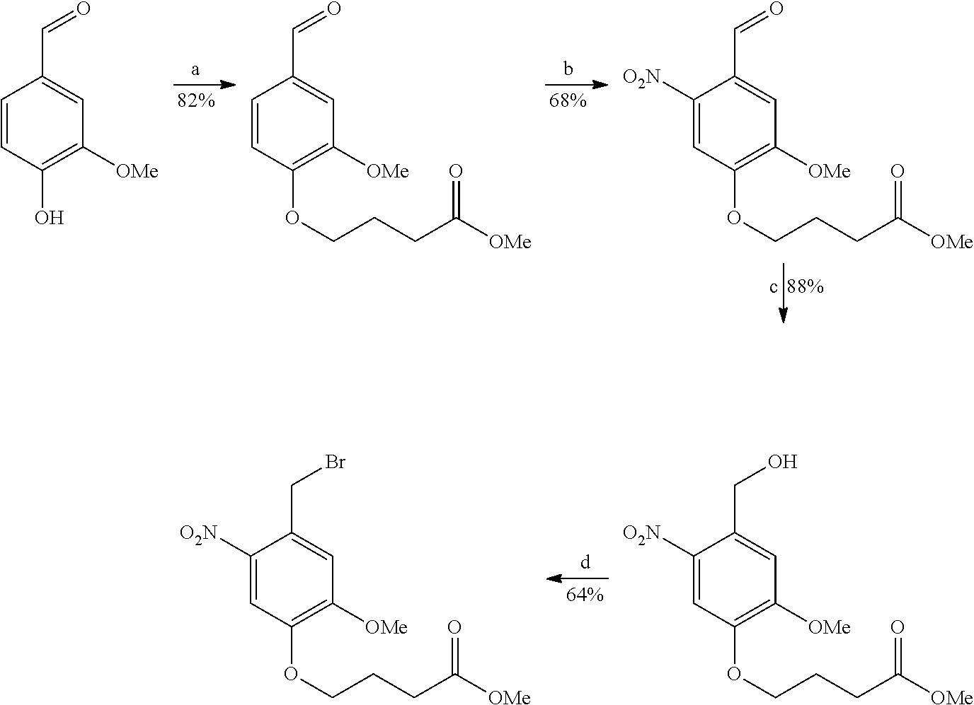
C1=CC(O)=C([OMe])C=C1C=O.C1=CC(OCCCC([OMe])=O)=C([OMe])C=C1C=O.C1([O2N])=CC(OCCCC([OMe])=O)=C([OMe])C=C1C=O.C1([O2N])=CC(OCCCC([OMe])=O)=C([OMe])C=C1CBr.C1([O2N])=CC(OCCCC([OMe])=O)=C([OMe])C=C1CO
